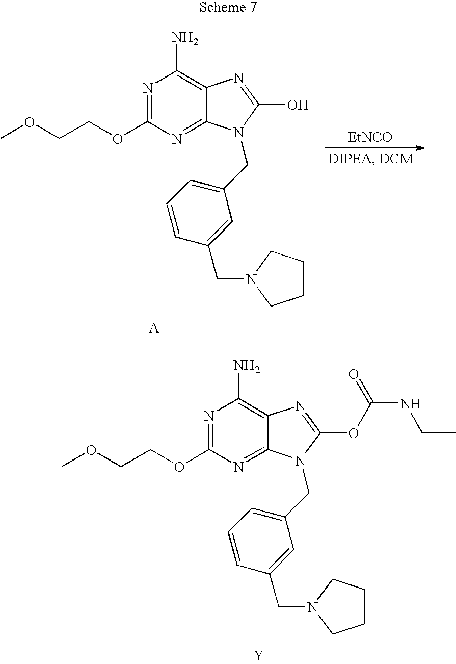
N1=C(OCCOC)N=C2C(=C1N)N=C(O)N2CC1=CC=CC(CN2CCCC2)=C1.[EtNCO].N1=C(OCCOC)N=C2C(=C1N)N=C(OC(NCC)=O)N2CC1=CC=CC(CN2CCCC2)=C1.[Y]
